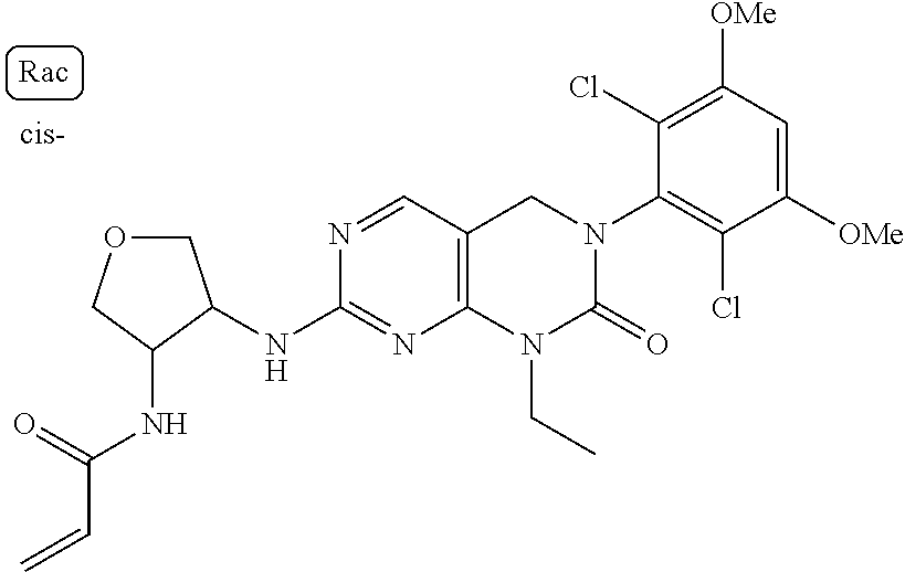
C1(NC2COCC2NC(=O)C=C)=NC2=C(C=N1)CN(C1=C(Cl)C([OMe])=CC([OMe])=C1Cl)C(=O)N2CC
